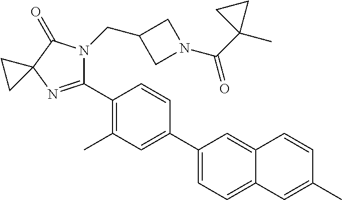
C1(C2=CC(C)=C(C3=NC4(C(=O)N3CC3CN(C(C5(C)CC5)=O)C3)CC4)C=C2)=CC=C2C(=C1)C=CC(C)=C2
